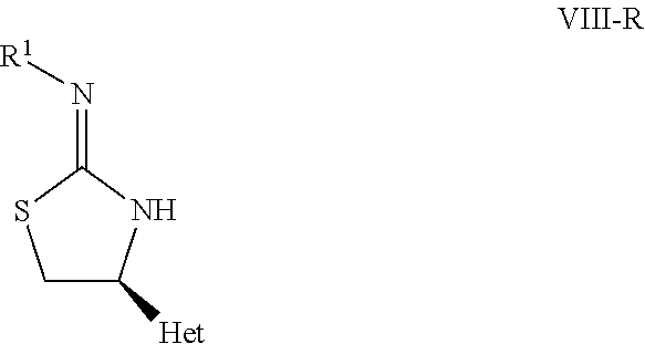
C1C([Het])NC(=N[R1])S1
